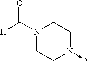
N1(C(=O)[H])CCN(->*)CC1
